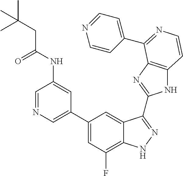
C1(C2=CN=CC(NC(CC(C)(C)C)=O)=C2)=CC(F)=C2C(=C1)C(C1=NC3=C(N1)C=CN=C3C1=CC=NC=C1)=NN2
